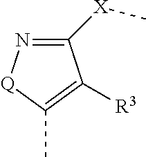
C1([X]C)=N[Q]C(C)=C1[R3]
